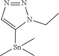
N1=NC=C([Sn](C)(C)C)N1CC
